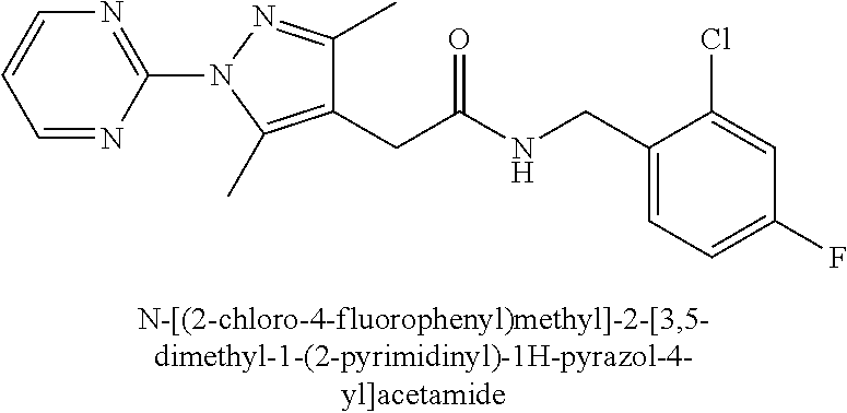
C1=C(F)C=C(Cl)C(CNC(CC2=C(C)N(C3=NC=CC=N3)N=C2C)=O)=C1
